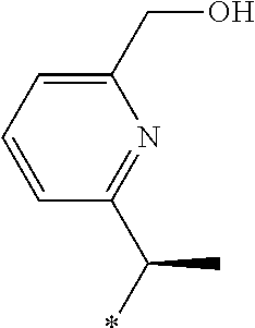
C1=C(CO)N=C(C(C)*)C=C1
